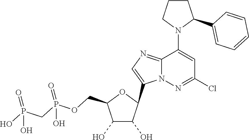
C1CC(C2=CC=CC=C2)N(C2=CC(Cl)=NN3C2=NC=C3C2C(O)C(O)C(COP(CP(O)(O)=O)(O)=O)O2)C1
